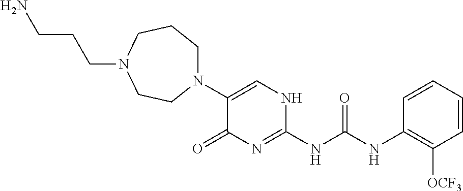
N1(C2=CNC(NC(NC3=C([OCF3])C=CC=C3)=O)=NC2=O)CCCN(CCCN)CC1
